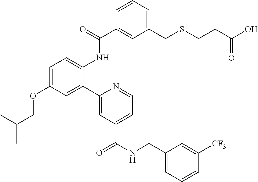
C1=C(CSCCC(O)=O)C=C(C(=O)NC2=CC=C(OCC(C)C)C=C2C2=CC(C(NCC3=CC=CC([CF3])=C3)=O)=CC=N2)C=C1
